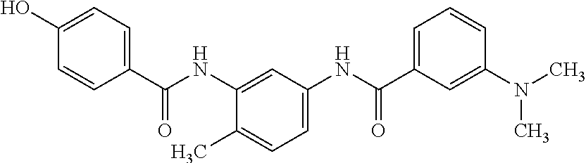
C1(C(=O)NC2=CC(NC(=O)C3=CC=CC(N(C)C)=C3)=CC=C2C)=CC=C(O)C=C1
